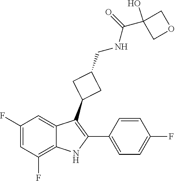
C1=CC(F)=CC=C1C1=C(C2CC(CNC(=O)C3(O)COC3)C2)C2=CC(F)=CC(F)=C2N1
